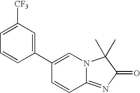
C12=NC(=O)C(C)(C)N1C=C(C1=CC([CF3])=CC=C1)C=C2
